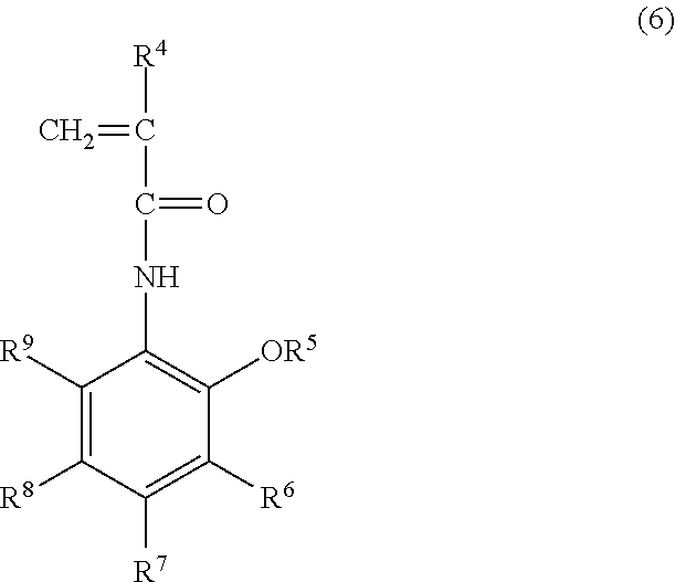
C=C([R4])C(=O)NC1=C([OR5])C([R6])=C([R7])C([R8])=C1[R9]
